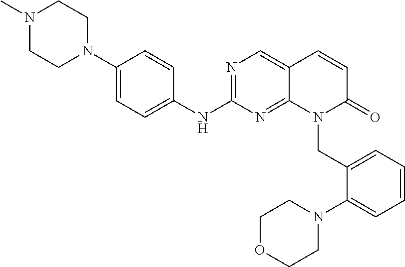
C1(N2CCN(C)CC2)=CC=C(NC2=NC=C3C(=N2)N(CC2=CC=CC=C2N2CCOCC2)C(=O)C=C3)C=C1
